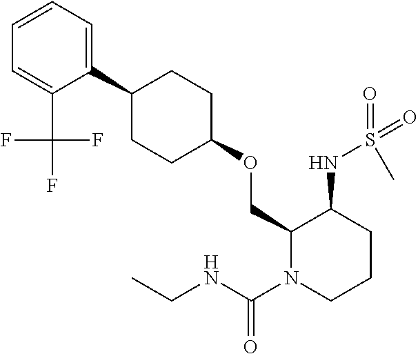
C1(OCC2N(C(=O)NCC)CCCC2NS(=O)(C)=O)CCC(C2=CC=CC=C2C(F)(F)F)CC1
